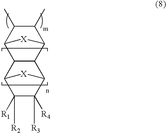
C1(C)C(C)C2[X]C1C1C2C2C([R4])([R3])C([R1])([R2])C1[X]2
